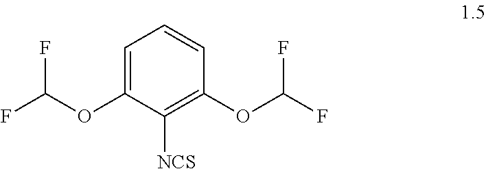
C1=C(OC(F)F)C([NCS])=C(OC(F)F)C=C1
